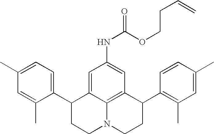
C1(C)=CC=C(C2CCN3C4=C(C(C5=C(C)C=C(C)C=C5)CC3)C=C(NC(=O)OCCC=C)C=C24)C(C)=C1
